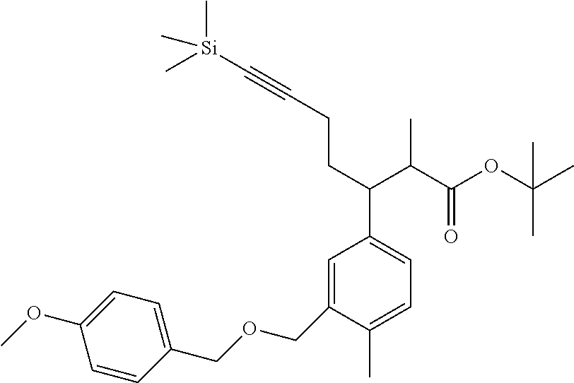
C(CC(C1=CC=C(C)C(COCC2=CC=C(OC)C=C2)=C1)C(C(OC(C)(C)C)=O)C)C#C[Si](C)(C)C
